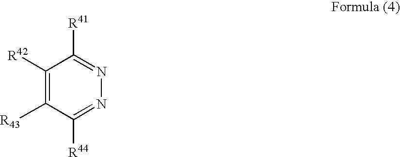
C1([R44])=NN=C([R41])C([R42])=C1[R43]
